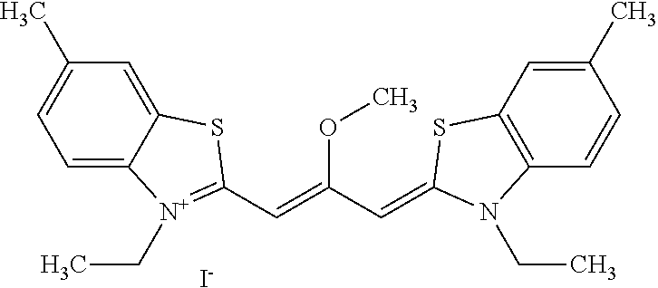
C1=C2C(=CC(C)=C1)SC(C=C(C=C1SC3=C(C=CC(C)=C3)N1CC)OC)=[N+]2CC.[I-]
